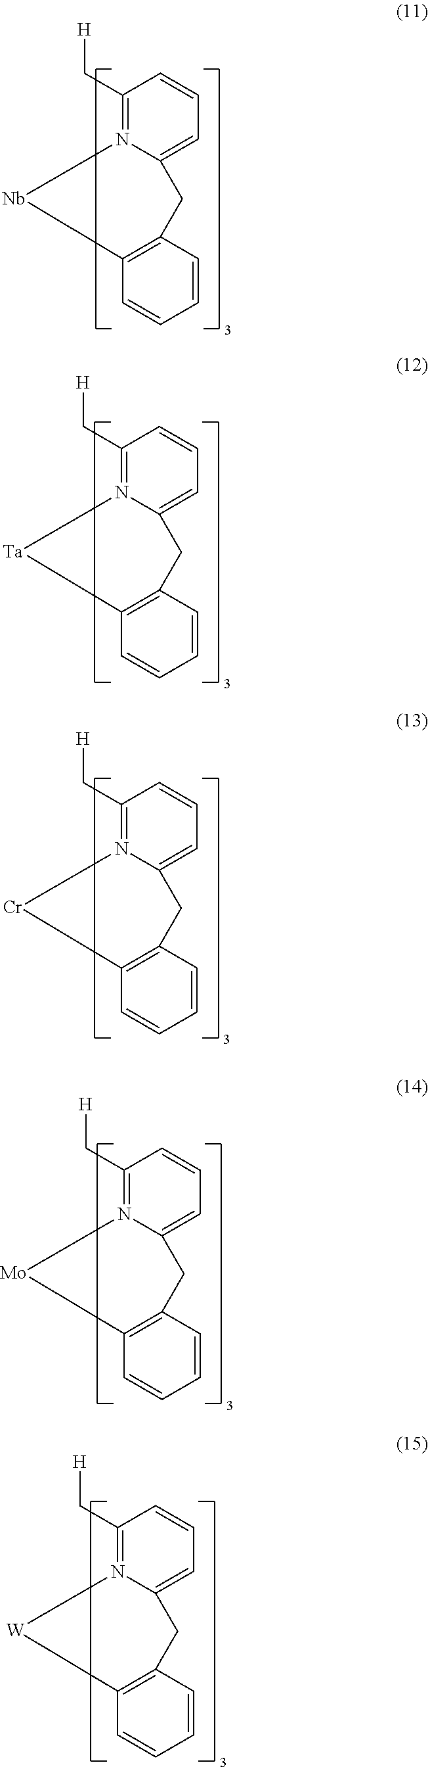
C1(C[H])=N2C(=CC=C1)CC1=C(C=CC=C1)[Nb]2.C1(C[H])=N2C(=CC=C1)CC1=C(C=CC=C1)[Ta]2.C1(C[H])=N2C(=CC=C1)CC1=C(C=CC=C1)[Cr]2.C1(C[H])=N2C(=CC=C1)CC1=C(C=CC=C1)[Mo]2.C1(C[H])=N2C(=CC=C1)CC1=C(C=CC=C1)[W]2
